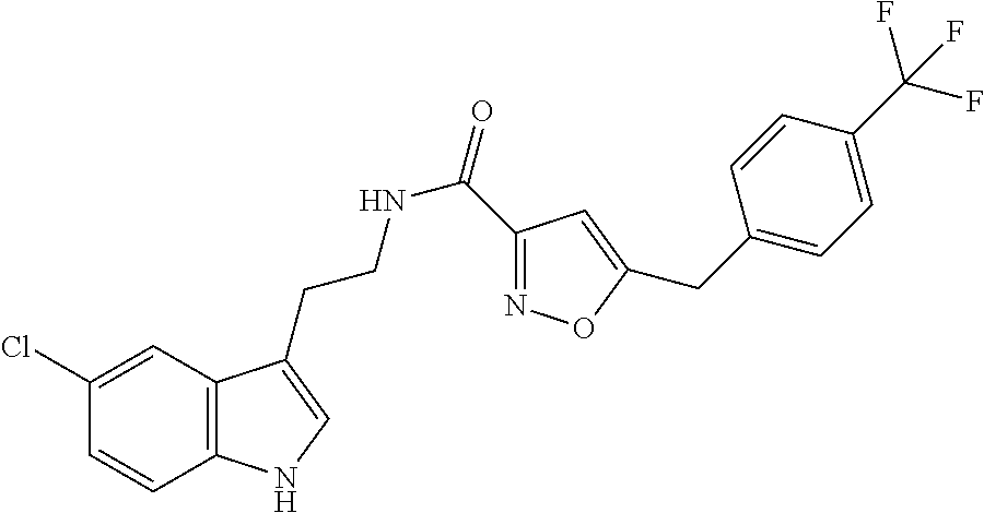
C12=C(C=C(Cl)C=C1)C(CCNC(=O)C1=NOC(CC3=CC=C(C(F)(F)F)C=C3)=C1)=CN2
